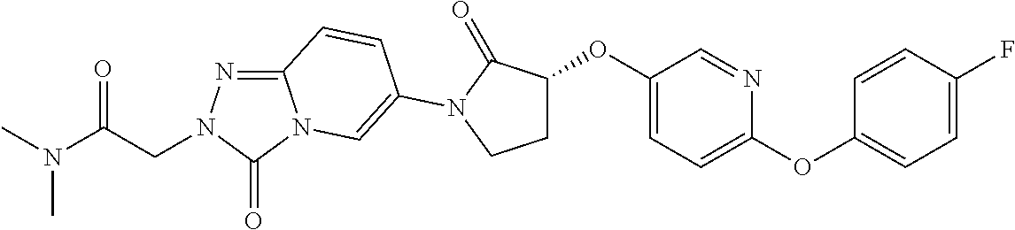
C12=NN(CC(N(C)C)=O)C(=O)N1C=C(N1C(=O)C(OC3=CC=C(OC4=CC=C(F)C=C4)N=C3)CC1)C=C2
